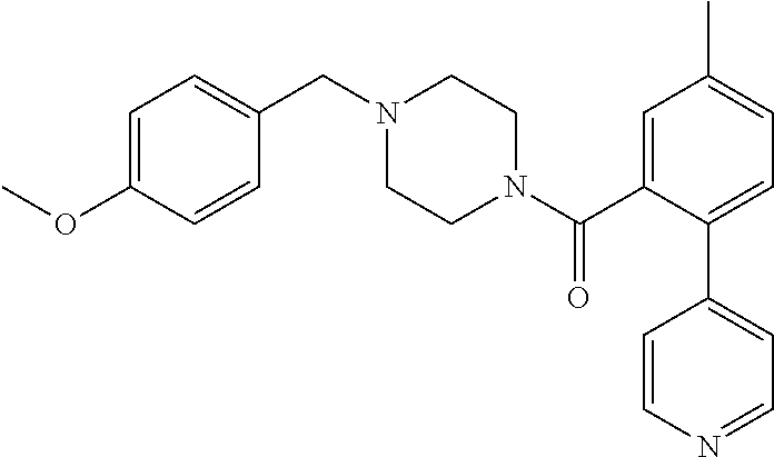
C1=C(OC)C=CC(CN2CCN(C(C3=CC(C)=CC=C3C3=CC=NC=C3)=O)CC2)=C1
